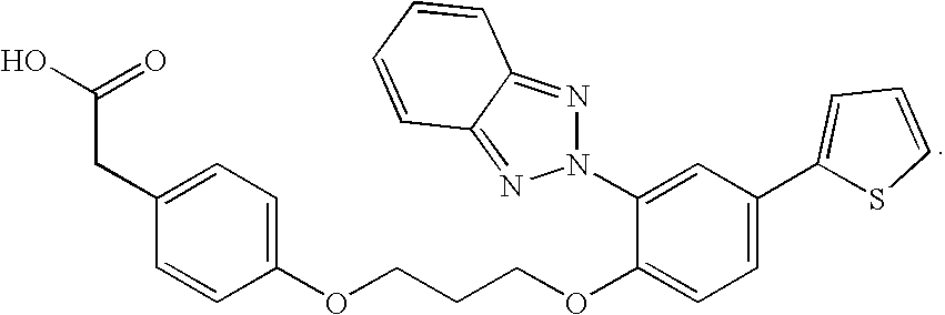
C1(CC(O)=O)=CC=C(OCCCOC2=CC=C(C3=CC=CS3)C=C2N2N=C3C(=N2)C=CC=C3)C=C1
